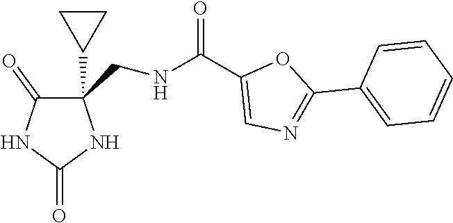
C1(C2CC2)(CNC(C2=CN=C(C3=CC=CC=C3)O2)=O)C(=O)NC(=O)N1
